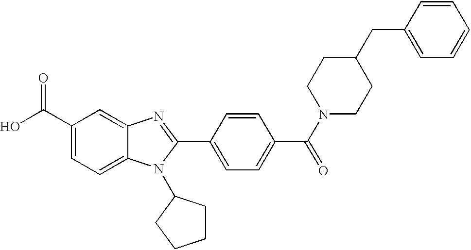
C1(C(O)=O)=CC=C2C(=C1)N=C(C1=CC=C(C(N3CCC(CC4=CC=CC=C4)CC3)=O)C=C1)N2C1CCCC1
